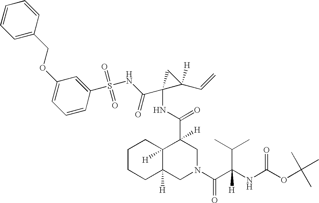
C1=C(COC2=CC=CC(S(NC(C3(NC(=O)C4([H])C5([H])C([H])(CN(C(=O)C(C(C)C)(NC(=O)OC(C)(C)C)[H])C4)CCCC5)C(C=C)([H])C3)=O)(=O)=O)=C2)C=CC=C1
